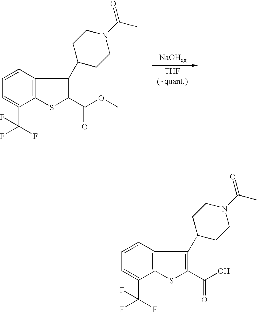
C1=CC2=C(C(C(F)(F)F)=C1)SC(C(O)=O)=C2C1CCN(C(C)=O)CC1.C1=CC2=C(C(C(F)(F)F)=C1)SC(C(OC)=O)=C2C1CCN(C(C)=O)CC1
